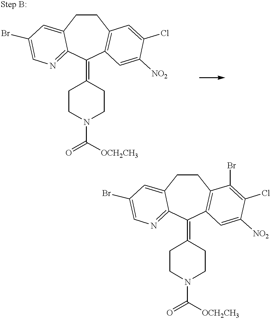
C1CC2=CC(Br)=CN=C2C(=C2CCN(C(=O)[OCH2CH3])CC2)C2=C1C=C(Cl)C([NO2])=C2.C1CC2=CC(Br)=CN=C2C(=C2CCN(C(=O)[OCH2CH3])CC2)C2=C1C(Br)=C(Cl)C([NO2])=C2
